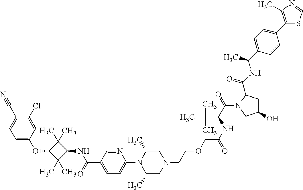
C1=C(OC2C(C)(C)C(NC(=O)C3=CC=C(N4C(C)CN(CCOCC(NC(C(=O)N5CC(O)CC5C(NC(C)C5=CC=C(C6=C(C)N=CS6)C=C5)=O)C(C)(C)C)=O)CC4C)N=C3)C2(C)C)C=C(Cl)C(C#N)=C1
